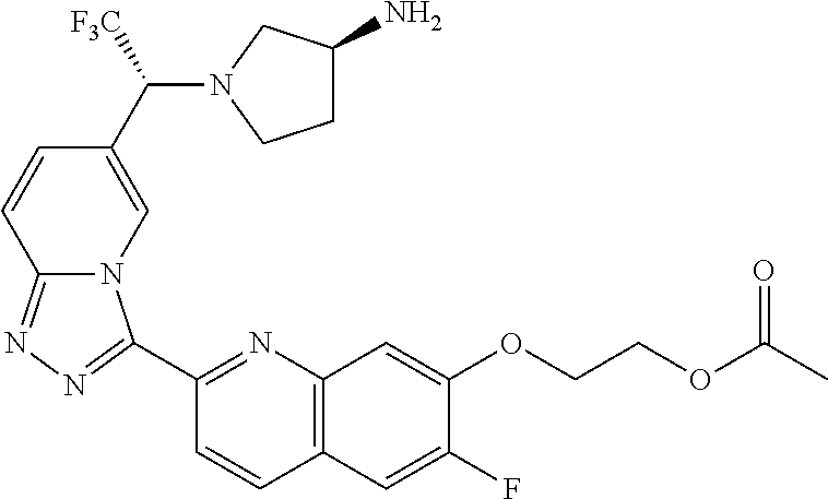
C1(C2=NN=C3N2C=C(C(N2CCC(N)C2)[F3C])C=C3)=NC2=C(C=C1)C=C(F)C(OCCOC(C)=O)=C2
